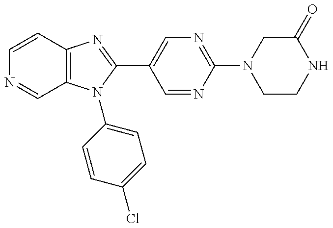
C12=C(N(C3=CC=C(Cl)C=C3)C(C3=CN=C(N4CCNC(=O)C4)N=C3)=N1)C=NC=C2
